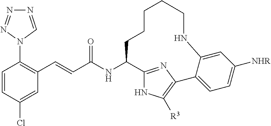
N1=CN(C2=C(C=CC(NC3C4=NC(=C([R3])N4)C4=CC=C([NHR])C=C4NCCCCC3)=O)C=C(Cl)C=C2)N=N1
